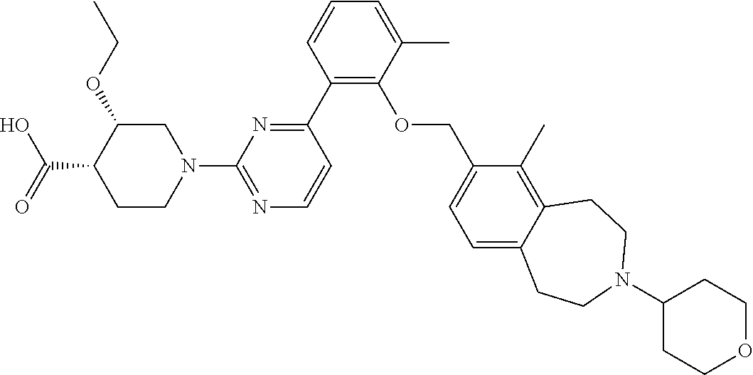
C1(C2=NC(N3CC(OCC)C(C(O)=O)CC3)=NC=C2)=C(OCC2=CC=C3C(=C2C)CCN(C2CCOCC2)CC3)C(C)=CC=C1
